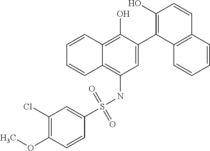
C1=C(C2=C(O)C=CC3=C2C=CC=C3)C(O)=C2C(=C1NS(C1=CC(Cl)=C(OC)C=C1)(=O)=O)C=CC=C2
